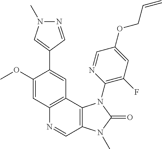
C1(OC)=CC2=C(C=C1C1=CN(C)N=C1)C1=C(C=N2)N(C)C(=O)N1C1=C(F)C=C(OCC=C)C=N1
